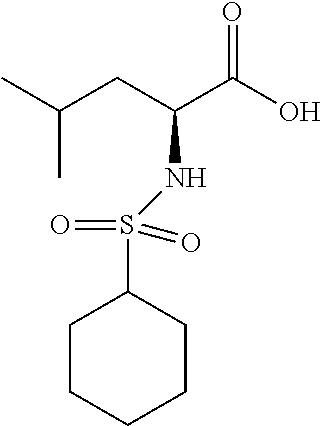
CC(CC(C(O)=O)NS(=O)(=O)C1CCCCC1)C
